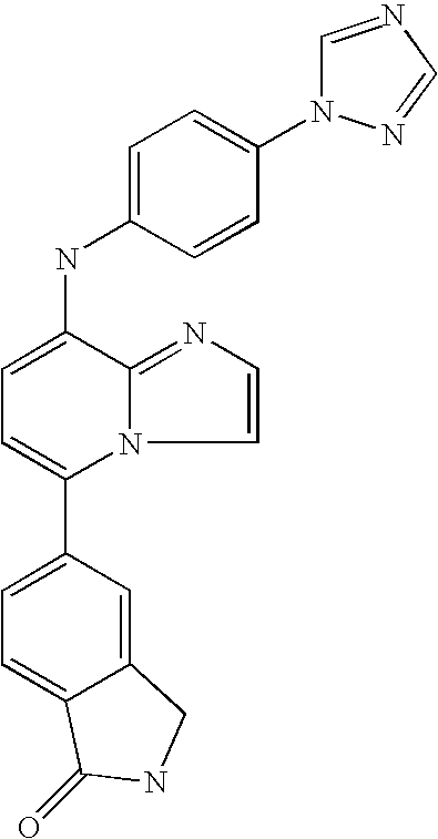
C1(C2=CC=C3C(=C2)CNC3=O)=CC=C(NC2=CC=C(N3C=NC=N3)C=C2)C2=NC=CN12
